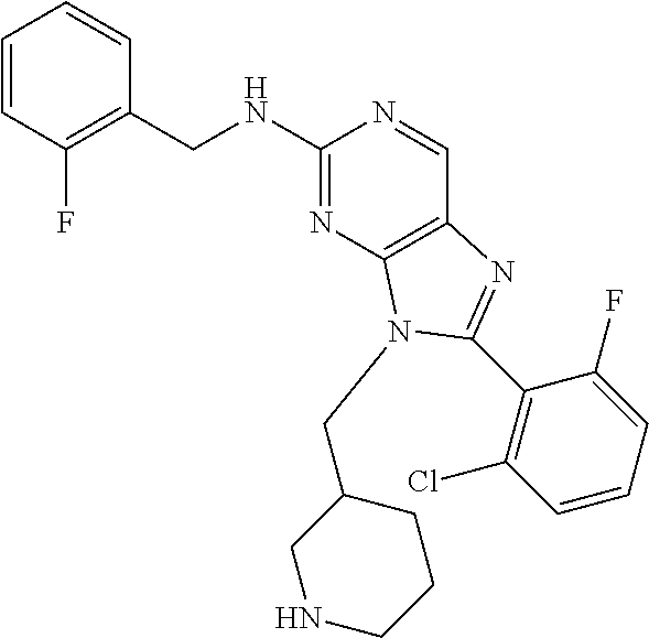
C1=CC(F)=C(CNC2=NC3=C(C=N2)N=C(C2=C(Cl)C=CC=C2F)N3CC2CNCCC2)C=C1
